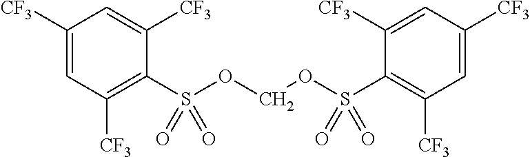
C1([CF3])=CC([CF3])=C(S(OCOS(C2=C([CF3])C=C([CF3])C=C2[CF3])(=O)=O)(=O)=O)C([CF3])=C1
